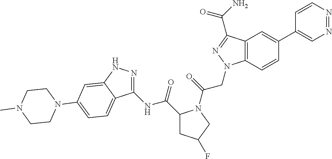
N1=NC=C(C2=CC3=C(C=C2)N(CC(=O)N2C(C(=O)NC4=NNC5=CC(N6CCN(C)CC6)=CC=C45)CC(F)C2)N=C3C(=O)N)C=C1
